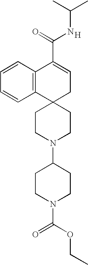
C12=C(C=CC=C1)C(C(=O)NC(C)C)=CCC21CCN(C2CCN(C(=O)OCC)CC2)CC1.[H]
